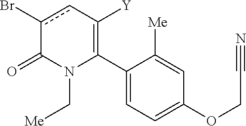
C1(C2=C([Y])cc(Br)C(=O)N2C[Me])=CC=C(OCC#N)C=C1[Me]
